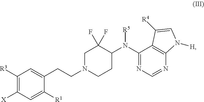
C1([R3])=C([X])C=C([R1])C(CCN2CCC(N([R5])C3=NC=NC4=C3C([R4])=CN4[H])C(F)(F)C2)=C1
